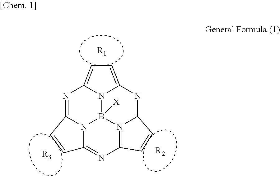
[R1].N1=C2N3B4([X])N5C1=cc=C5N=C1N4=C(N=C3C~C2)C~C1.[R3].[R2]
